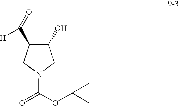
C1(O)C(C(=O)[H])CN(C(OC(C)(C)C)=O)C1
